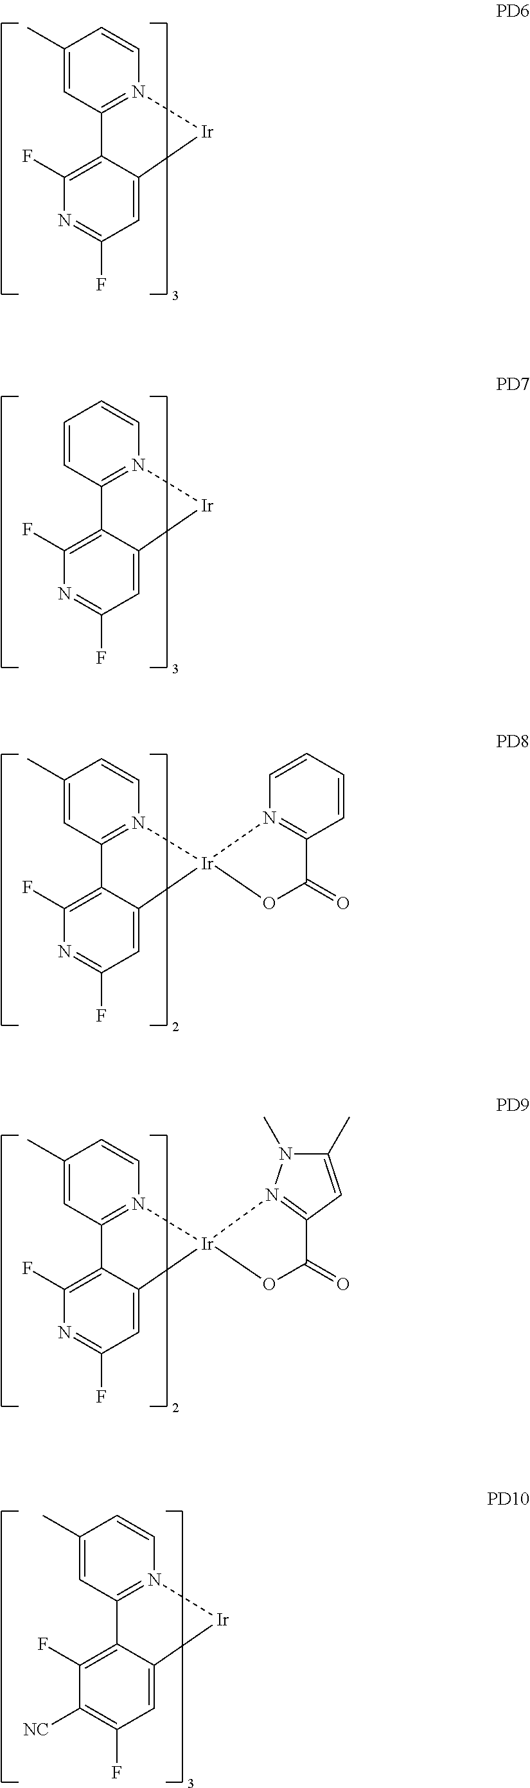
C1=C2C(=C(F)N=C1F)C1=N([Ir]2)C=CC(C)=C1.C1=C2C(=C(F)N=C1F)C1=N([Ir]2)C=CC=C1.C1=C2C(=C(F)N=C1F)C1=N([Ir]23N2=C(C=CC=C2)C(=O)O3)C=CC(C)=C1.C1=C2C(=C(F)N=C1F)C1=N([Ir]23OC(=O)C2=N3N(C)C(C)=C2)C=CC(C)=C1.C1=C2C(=C(F)C([NC])=C1F)C1=N([Ir]2)C=CC(C)=C1
